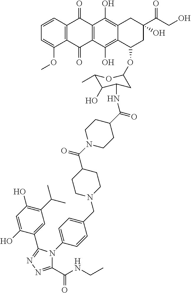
C1(C(NCC)=O)=NN=C(C2=CC(C(C)C)=C(O)C=C2O)N1C1=CC=C(CN2CCC(C(N3CCC(C(NC4C(O)C(C)OC(OC5CC(C(CO)=O)(O)CC6=C(O)C7=C(C(O)=C56)C(=O)C5=C(C7=O)C=CC=C5OC)C4)=O)CC3)=O)CC2)C=C1
